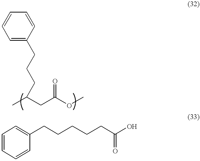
C(CCC(C)CC(OC)=O)C1=CC=CC=C1.C1=CC=CC(CCCCCC(O)=O)=C1
